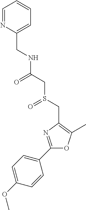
C(C1=CC=CC=N1)NC(CS(CC1=C(C)OC(C2=CC=C(OC)C=C2)=N1)=O)=O
